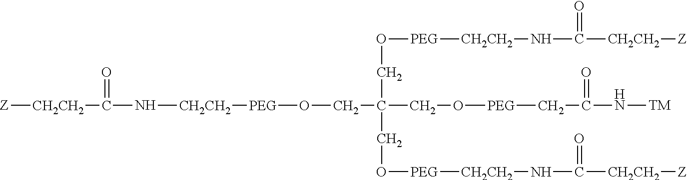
[Z][CH2CH2]C(N[CH2CH2][PEG]OCC(CO[PEG]CC(N[TM])=O)(CO[PEG][CH2CH2]NC([CH2CH2][Z])=O)CO[PEG][CH2CH2]NC([CH2CH2][Z])=O)=O
